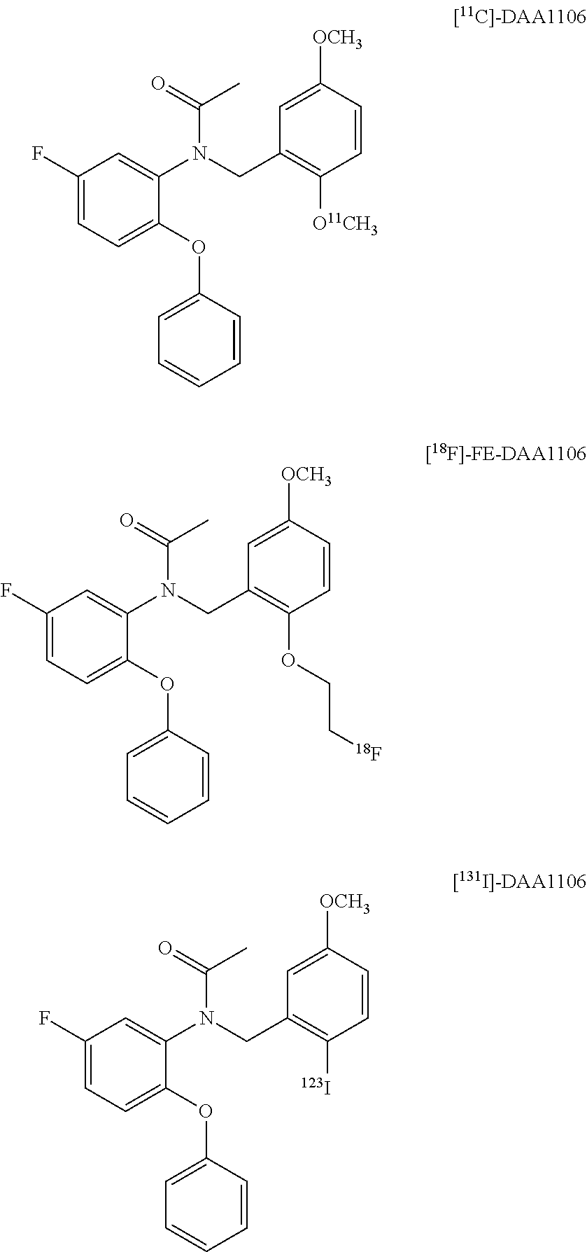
C1(F)=CC=C(OC2=CC=CC=C2)C(N(CC2=C([O11CH3])C=CC([OCH3])=C2)C(C)=O)=C1.C1(F)=CC=C(OC2=CC=CC=C2)C(N(CC2=C(OCC[18F])C=CC([OCH3])=C2)C(C)=O)=C1.C1(F)=CC=C(OC2=CC=CC=C2)C(N(CC2=C([123I])C=CC([OCH3])=C2)C(C)=O)=C1
